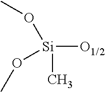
[Si]([O1/2])(C)(OC)OC
